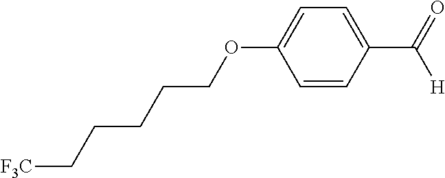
C1=CC(C([H])=O)=CC=C1OCCCCC[F3C]
